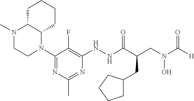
N1(C2=NC(C)=NC(NNC(C(CN(C([H])=O)O)CC3CCCC3)=O)=C2F)C2C(N(C)CC1)CCCC2
